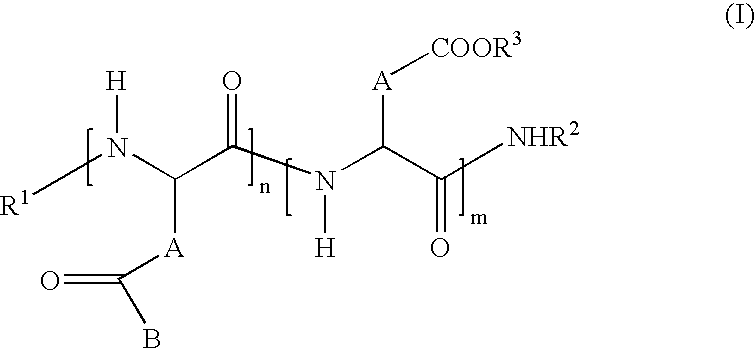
[R1]N(C([A]C(B)=O)C(N(C([A][COOR3])C([NHR2])=O)[H])=O)[H]
